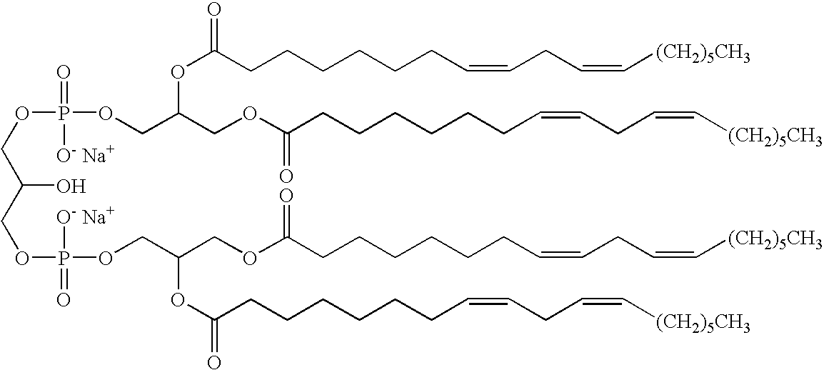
O(CC(COP([O- Na+])(=O)OCC(OC(CCCCCCC=CCC=C[(CH2)5CH3])=O)COC(CCCCCCC=CCC=C[(CH2)5CH3])=O)O)P(=O)(OCC(OC(CCCCCCC=CCC=C[(CH2)5CH3])=O)COC(CCCCCCC=CCC=C[(CH2)5CH3])=O)[O- Na+]
